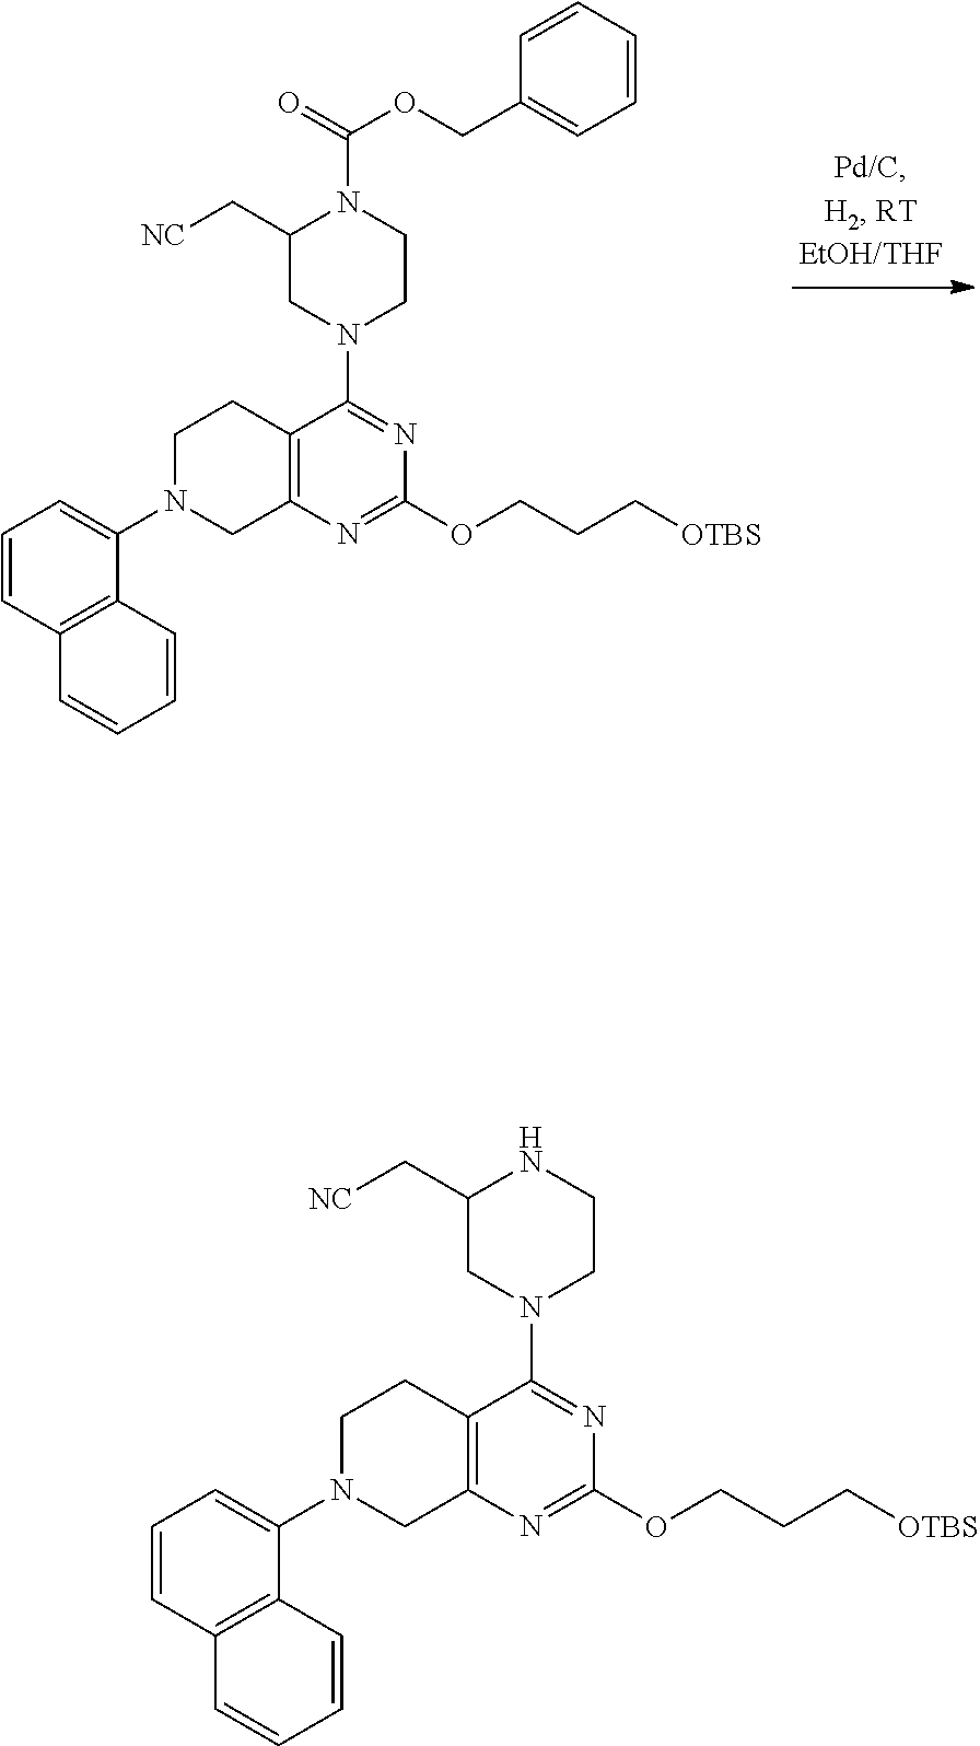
C1=CC2=C(C(N3CC4=C(CC3)C(N3CCN(C(=O)OCC5=CC=CC=C5)C(C[NC])C3)=NC(OCCC[OTBS])=N4)=C1)C=CC=C2.C1=CC2=C(C(N3CC4=C(CC3)C(N3CCNC(C[NC])C3)=NC(OCCC[OTBS])=N4)=C1)C=CC=C2
